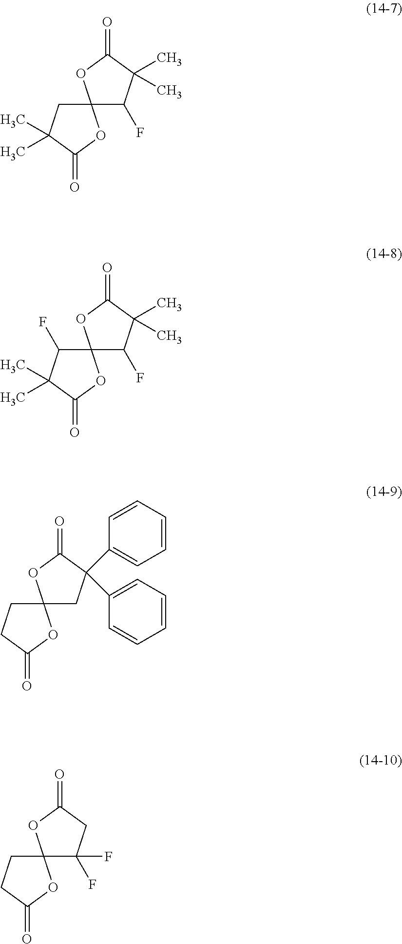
C1(F)C(C)(C)C(=O)OC12CC(C)(C)C(=O)O2.C1(F)C(C)(C)C(=O)OC12C(F)C(C)(C)C(=O)O2.C1C(C2=CC=CC=C2)(C2=CC=CC=C2)C(=O)OC12CCC(=O)O2.C1(F)(F)CC(=O)OC12CCC(=O)O2
